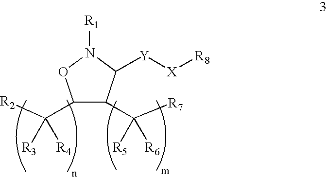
C1(C([R2])([R3])[R4])C(C([R7])([R5])[R6])C([Y][X][R8])N([R1])O1
